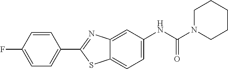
C1=CC(F)=CC=C1C1=NC2=CC(NC(N3CCCCC3)=O)=CC=C2S1
